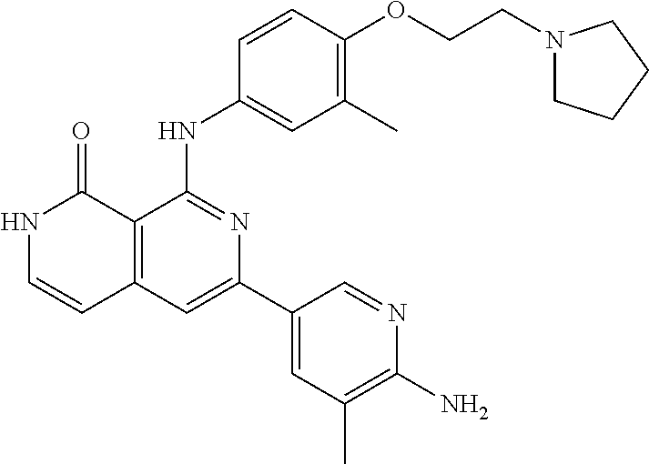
C1=CC(NC2=NC(C3=CC(C)=C(N)N=C3)=CC3=C2C(=O)NC=C3)=CC(C)=C1OCCN1CCCC1
